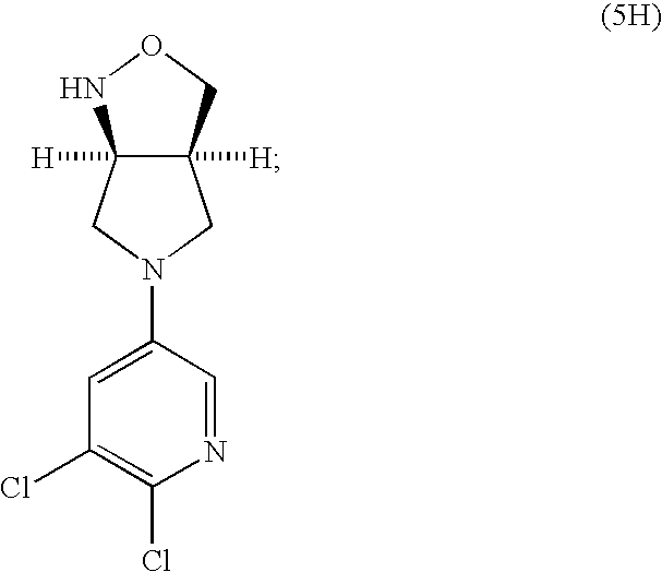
C12([H])C([H])(CN(C3=CC(Cl)=C(Cl)N=C3)C1)NOC2
